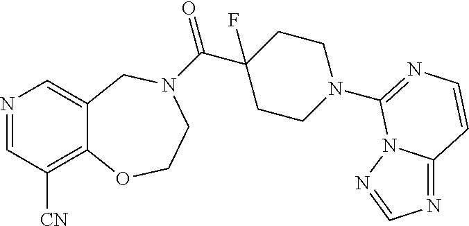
N1=CC([CN])=C2C(=C1)CN(C(C1(F)CCN(C3=NC=CC4=NC=NN43)CC1)=O)CCO2
